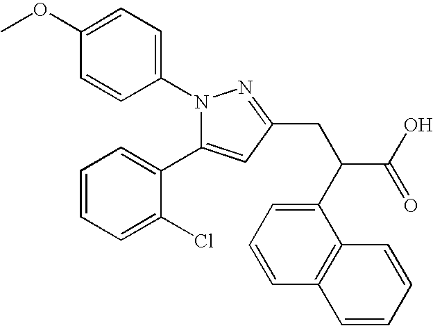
N1(C2=CC=C(OC)C=C2)C(C2=CC=CC=C2Cl)=CC(CC(C2=CC=CC3=C2C=CC=C3)C(=O)O)=N1
